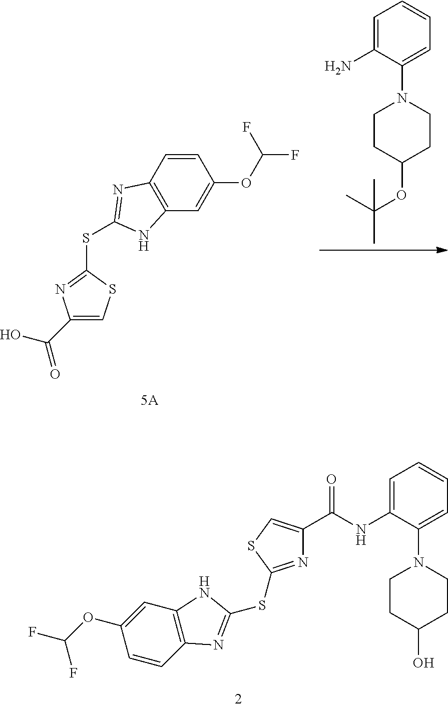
C1=C(N)C(N2CCC(OC(C)(C)C)CC2)=CC=C1.C1(C(O)=O)=CSC(SC2=NC3=C(C=C(OC(F)F)C=C3)N2)=N1.C1=CC2=C(C=C1OC(F)F)NC(SC1=NC(C(=O)NC3=CC=CC=C3N3CCC(O)CC3)=CS1)=N2
